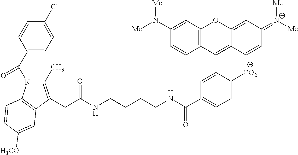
C1(C(N2C(C)=C(CC(NCCCCNC(C3=CC=C([CO2])C(C4=C5C(=CC(=[N+]([Me])[Me])C=C5)OC5=C4C=CC(N([Me])[Me])=C5)=C3)=O)=O)C3=C2C=CC([H3CO])=C3)=O)=CC=C(Cl)C=C1
